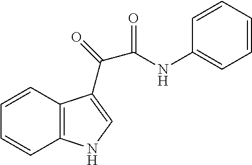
C1=CC2=C(C=C1)NC=C2C(=O)C(=O)NC1=CC=CC=C1
